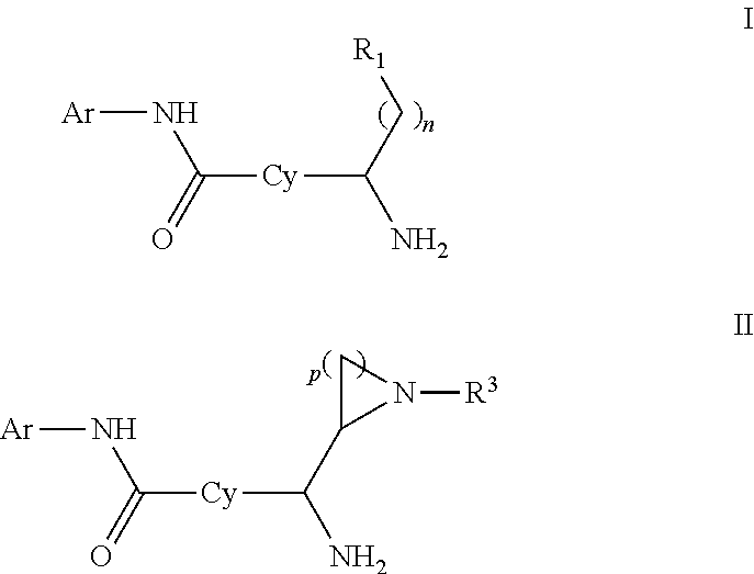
[Ar]NC([Cy]C(C[R1])N)=O.[Ar]NC([Cy]C(N)C1CN1[R3])=O
